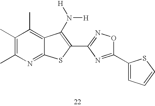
C1(C)=C(C)N=C2C(=C1C)C(N([H])[H])=C(C1=NOC(C3=CC=CS3)=N1)S2
